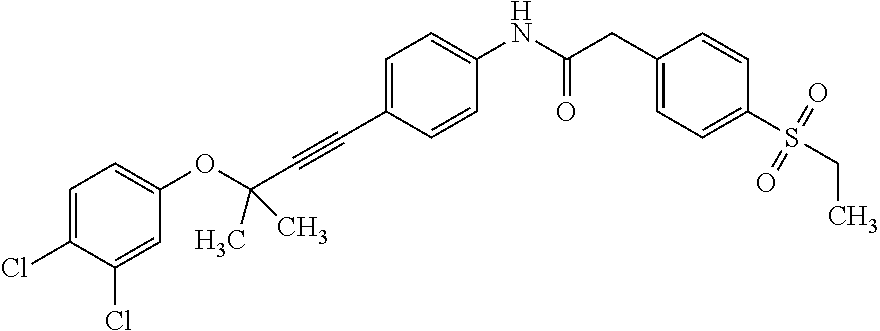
C(C1=CC=C(NC(CC2=CC=C(S(CC)(=O)=O)C=C2)=O)C=C1)#CC(OC1=CC=C(Cl)C(Cl)=C1)(C)C
